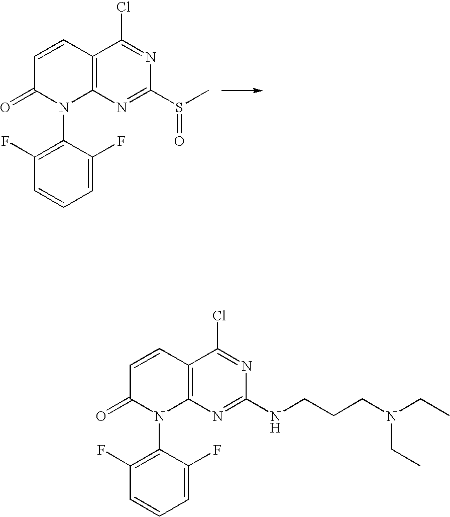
C12=C(N=C(S(C)=O)N=C1Cl)N(C1=C(F)C=CC=C1F)C(=O)C=C2.C12=C(N=C(NCCCN(CC)CC)N=C1Cl)N(C1=C(F)C=CC=C1F)C(=O)C=C2
